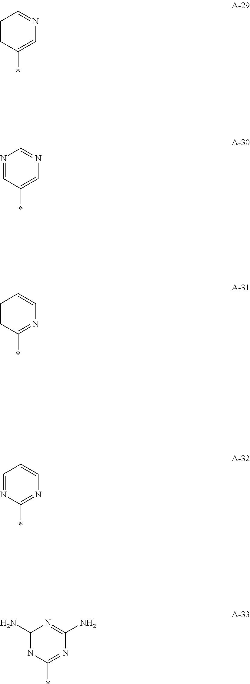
C1(*)=CN=CC=C1.*C1=NC=CC=C1.C1(*)=CN=CN=C1.C1(*)=NC=CC=N1.C1(*)=NC(N)=NC(N)=N1
